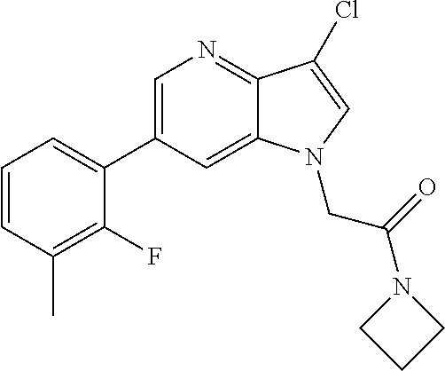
C1(C2=CN=C3C(=C2)N(CC(=O)N2CCC2)C=C3Cl)=CC=CC(C)=C1F
